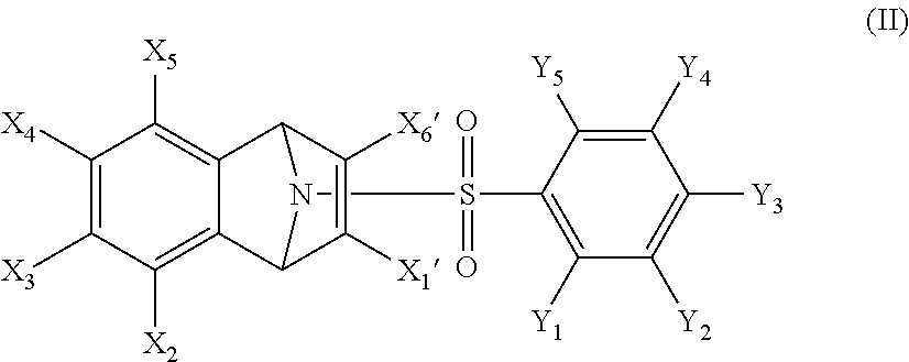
C1([X4])=C([X3])C([X2])=C2C(=C1[X5])C1C([X6])=C([X1])C2N1S(C1=C([Y1])C([Y2])=C([Y3])C([Y4])=C1[Y5])(=O)=O
